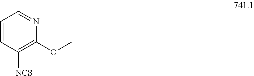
C1=CC([NCS])=C(OC)N=C1
